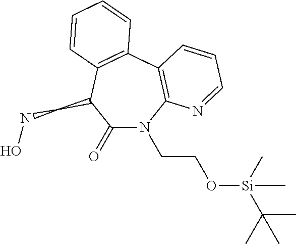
C1(=O)N(CCO[Si](C(C)(C)C)(C)C)C2=C(C3=C(C1CNO)C=CC=C3)C=CC=N2
